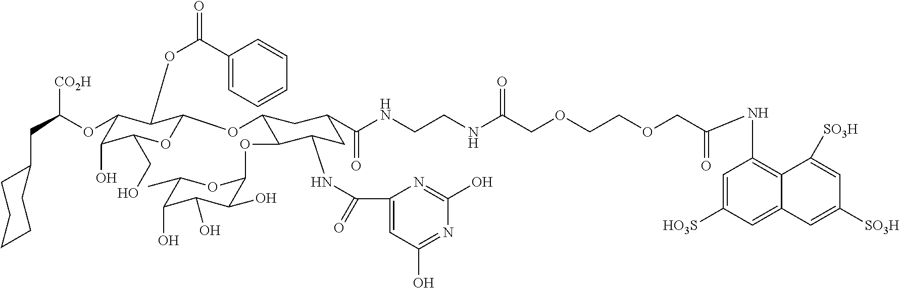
C1(CC([CO2H])OC2C(O)C(CO)OC(OC3C(OC4C(O)C(O)C(O)C(C)O4)C(NC(C4=CC(O)=NC(O)=N4)=O)CC(C(NCCNC(COCCOCC(NC4=C5C(=CC([HO3S])=C4)C=C([SO3H])C=C5[SO3H])=O)=O)=O)C3)C2OC(=O)C2=CC=CC=C2)CCCCC1
